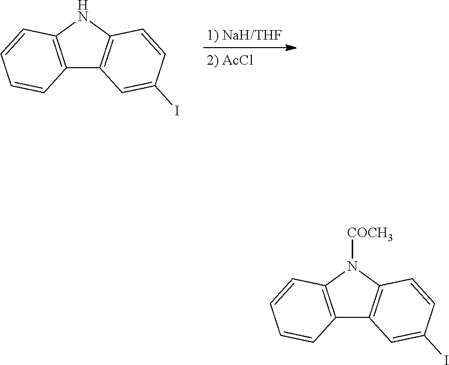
C12=C(NC3=C1C=C(I)C=C3)C=CC=C2.C12=C(N([COCH3])C3=C1C=C(I)C=C3)C=CC=C2
